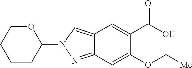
C1(N2N=C3C(=C2)C=C(C(O)=O)C(OC[Me])=C3)OCCCC1
